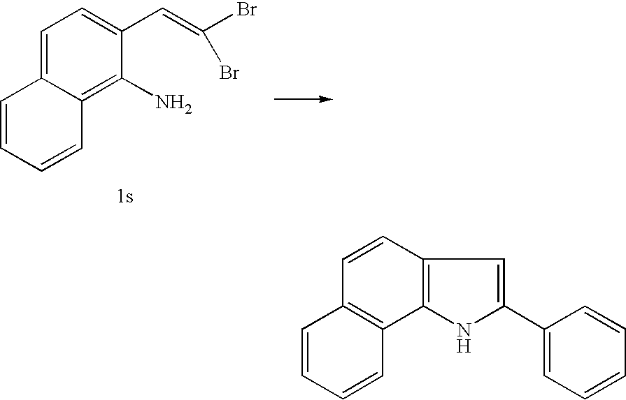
C1=C2C(=C(N)C(C=C(Br)Br)=C1)C=CC=C2.C1=CC2=C(C3=C1C=CC=C3)NC(C1=CC=CC=C1)=C2
